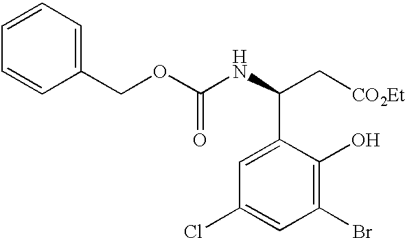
C1(Br)=C(O)C(C(NC(OCC2=CC=CC=C2)=O)C[CO2Et])=CC(Cl)=C1
